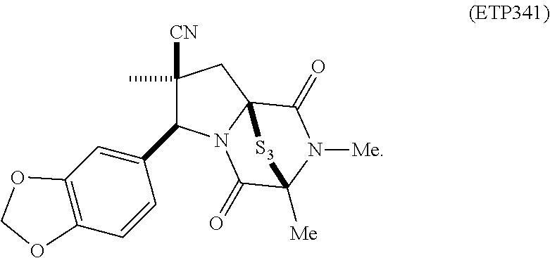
C1([CN])(C)C(C2=CC3=C(C=C2)OCO3)N2C3(C1)C(=O)N([Me])C([Me])(C2=O)[S3]3
